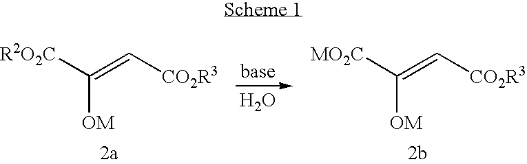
C(=C[CO2R3])([R2O2C])[OM].O.C(=C[CO2R3])([MO2C])[OM]
